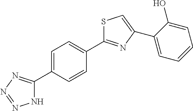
C1=C(C2=NN=NN2)C=CC(C2=NC(C3=CC=CC=C3O)=CS2)=C1
